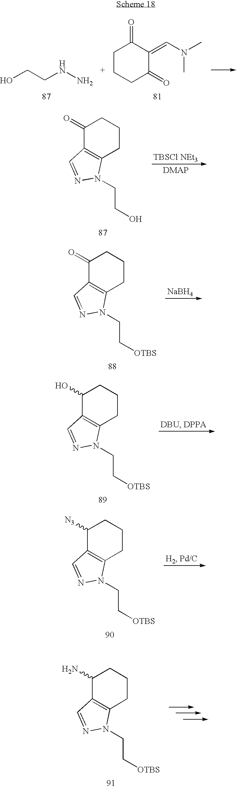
OCCNN.C1CCC(=O)C(=CN(C)C)C1=O.C1(=O)C2=C(CCC1)N(CCO)N=C2.[TBSCl NEt3].C1(=O)C2=C(CCC1)N(CC[OTBS])N=C2.[NaBH4].C1(O)C2=C(CCC1)N(CC[OTBS])N=C2.C1([N3])C2=C(CCC1)N(CC[OTBS])N=C2.C1(N)C2=C(CCC1)N(CC[OTBS])N=C2
